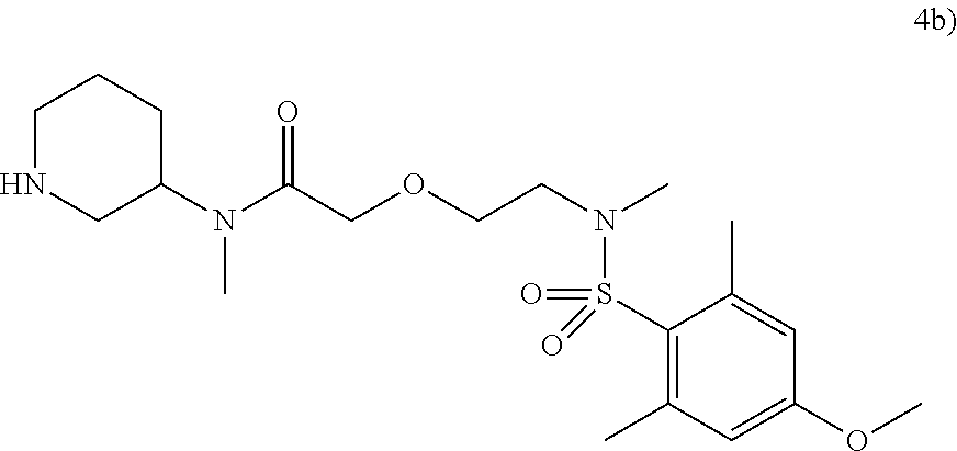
C1(S(=O)(=O)N(CCOCC(N(C2CCCNC2)C)=O)C)=C(C)C=C(OC)C=C1C
